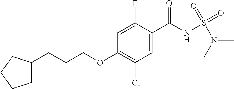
C1=C(F)C(C(NS(N(C)C)(=O)=O)=O)=CC(Cl)=C1OCCCC1CCCC1
